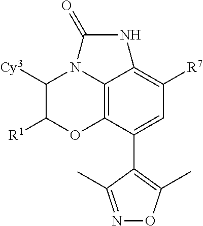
C12=C3C(C4=C(C)ON=C4C)=CC([R7])=C1NC(=O)N2C([Cy3])C([R1])O3
